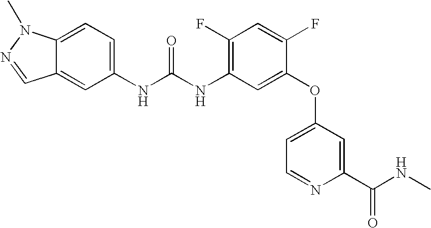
C12=CC(NC(NC3=C(F)C=C(F)C(OC4=CC=NC(C(NC)=O)=C4)=C3)=O)=CC=C1N(C)N=C2
